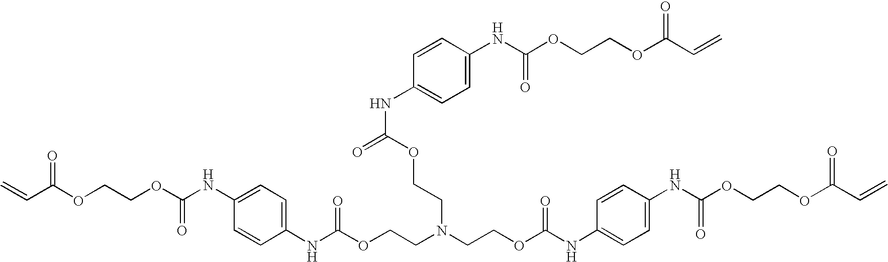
C(C(OCCOC(NC1=CC=C(NC(OCCN(CCOC(NC2=CC=C(NC(OCCOC(C=C)=O)=O)C=C2)=O)CCOC(=O)NC2=CC=C(NC(OCCOC(C=C)=O)=O)C=C2)=O)C=C1)=O)=O)=C
